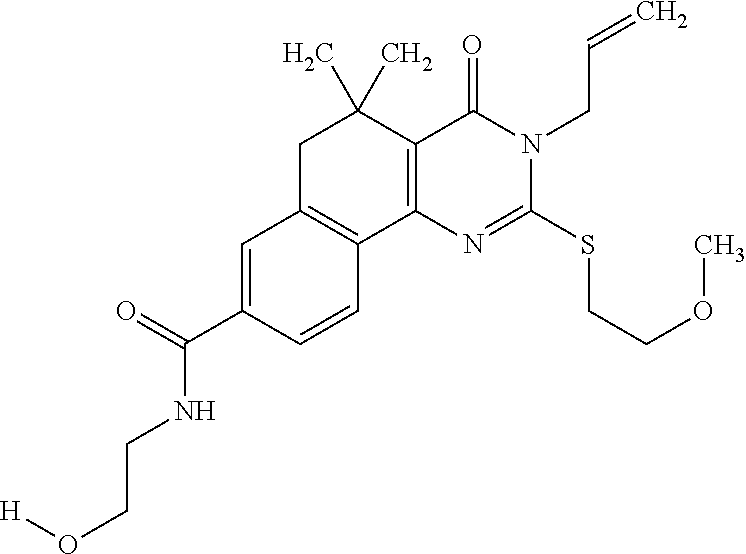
C1=C(C(=O)NCCO[H])C=CC2=C1CC(C)(C)C1=C2N=C(SCCOC)N(CC=C)C1=O
